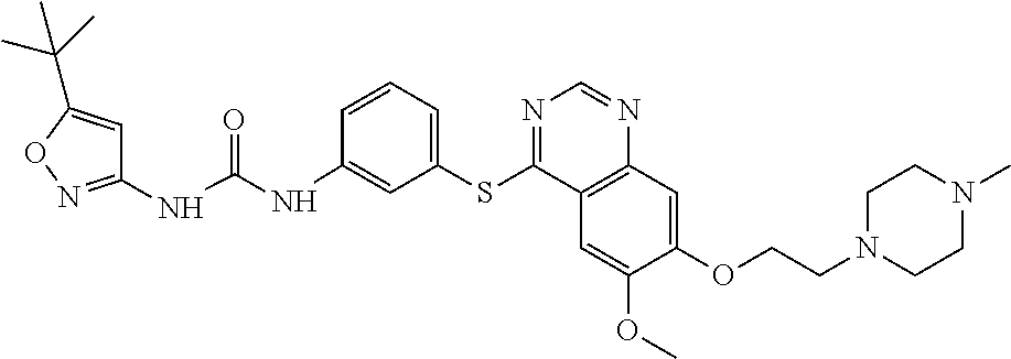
C1(NC(NC2=CC(SC3=NC=NC4=C3C=C(OC)C(OCCN3CCN(C)CC3)=C4)=CC=C2)=O)=NOC(C(C)(C)C)=C1
